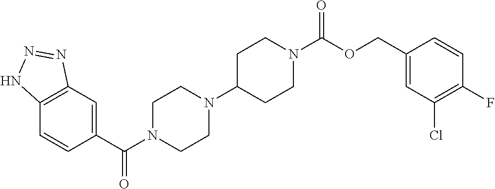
C1(C(N2CCN(C3CCN(C(OCC4=CC(Cl)=C(F)C=C4)=O)CC3)CC2)=O)=CC2=C(C=C1)NN=N2
